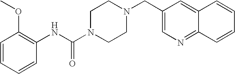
C1=CC=CC(NC(N2CCN(CC3=CN=C4C(=C3)C=CC=C4)CC2)=O)=C1OC
